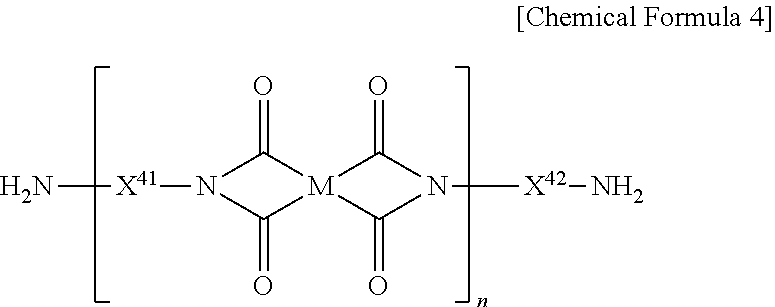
N[X41]N1C(=O)[M]2(C1=O)C(=O)N([X42]N)C2=O
